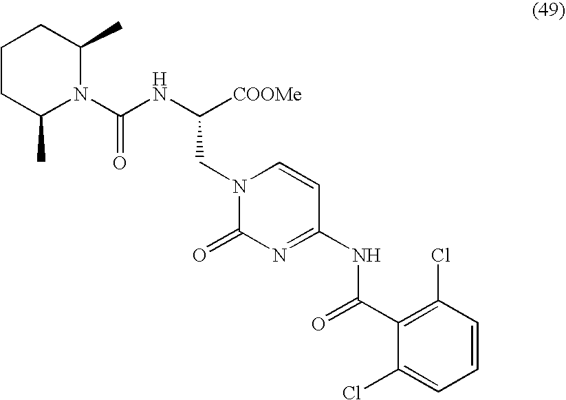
N1(C(NC([COOMe])CN2C(=O)N=C(NC(C3=C(Cl)C=CC=C3Cl)=O)C=C2)=O)C(C)CCCC1C
